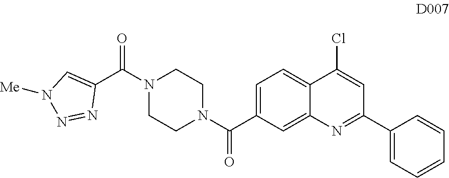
C1=C(C(N2CCN(C(=O)C3=CN([Me])N=N3)CC2)=O)C=C2C(=C1)C(Cl)=CC(C1=CC=CC=C1)=N2
